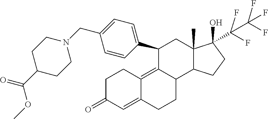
C1C(=O)C=C2C(=C3C(CC2)C2C(C)(CC3C3=CC=C(CN4CCC(C(=O)OC)CC4)C=C3)C(C(F)(F)C(F)(F)F)(O)CC2)C1
